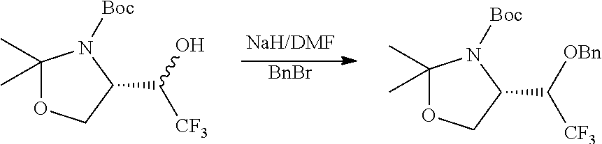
[BnBr].C1(C)(C)OCC(C([CF3])[OBn])N1[Boc].C1(C)(C)OCC(C([CF3])O)N1[Boc]
